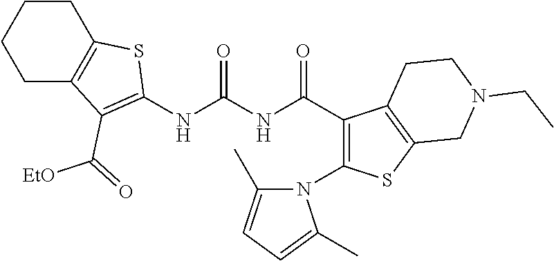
C1C2=C(CCC1)SC(NC(NC(C1=C(N3C(C)=CC=C3C)SC3=C1CCN(CC)C3)=O)=O)=C2C([EtO])=O
